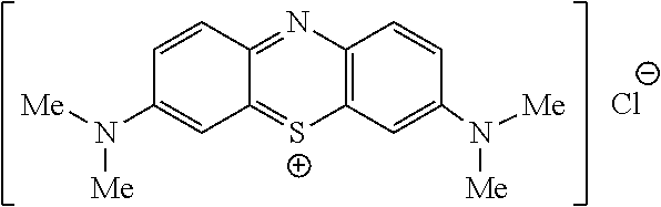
C1(N([Me])[Me])=CC2=[S+]C3=C(N=C2C=C1)C=CC(N([Me])[Me])=C3.[Cl-]
